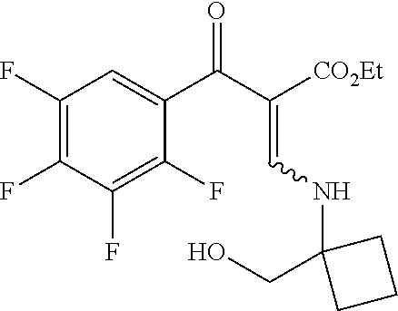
C1(F)=C(F)C(F)=C(F)C(C(C(=CNC2(CO)CCC2)[CO2Et])=O)=C1
